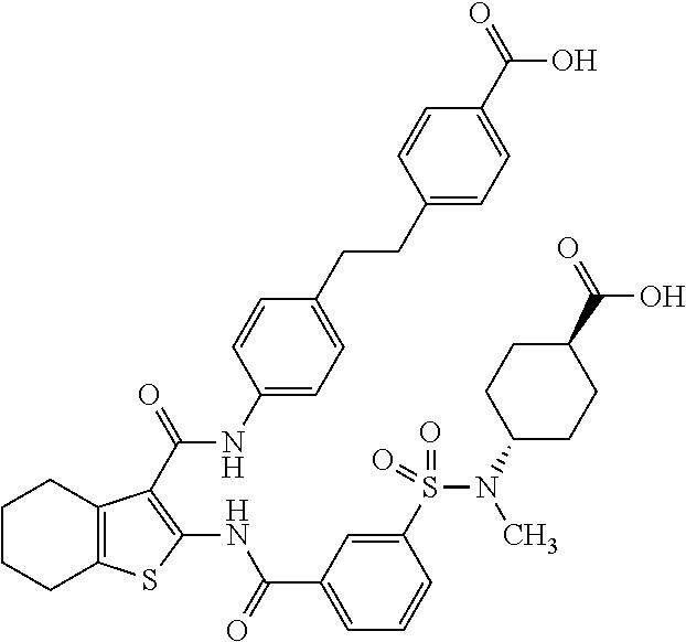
C1(CCC2=CC=C(NC(=O)C3=C(NC(C4=CC=CC(S(N(C5CCC(C(=O)O)CC5)C)(=O)=O)=C4)=O)SC4=C3CCCC4)C=C2)=CC=C(C(=O)O)C=C1
